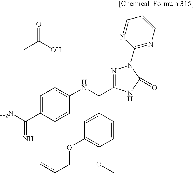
CC(O)=O.NC(C1=CC=C(NC(C2=CC(OCC=C)=C(OC)C=C2)C2=NN(C3=NC=CC=N3)C(=O)N2)C=C1)=N
